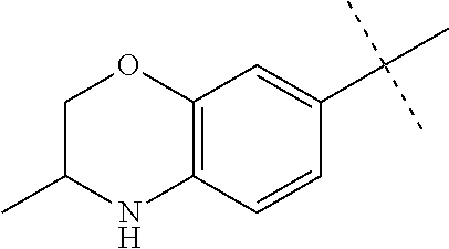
C1C(C)NC2=C(O1)C=C(C(C)(C)C)C=C2
